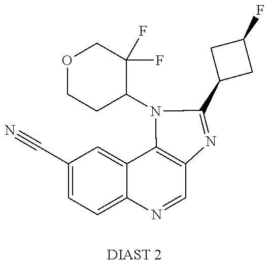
C1(C#N)=CC=C2C(=C1)C1=C(C=N2)N=C(C2CC(F)C2)N1C1C(F)(F)COCC1.[DIAST 2]
